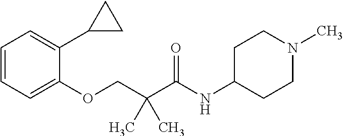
C1=CC=C(OCC(C(NC2CCN(C)CC2)=O)(C)C)C(C2CC2)=C1
